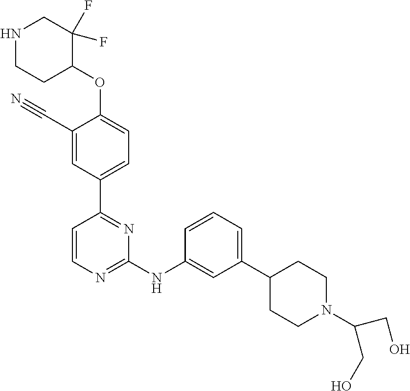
C1(C#N)=CC(C2=NC(NC3=CC(C4CCN(C(CO)CO)CC4)=CC=C3)=NC=C2)=CC=C1OC1C(F)(F)CNCC1
